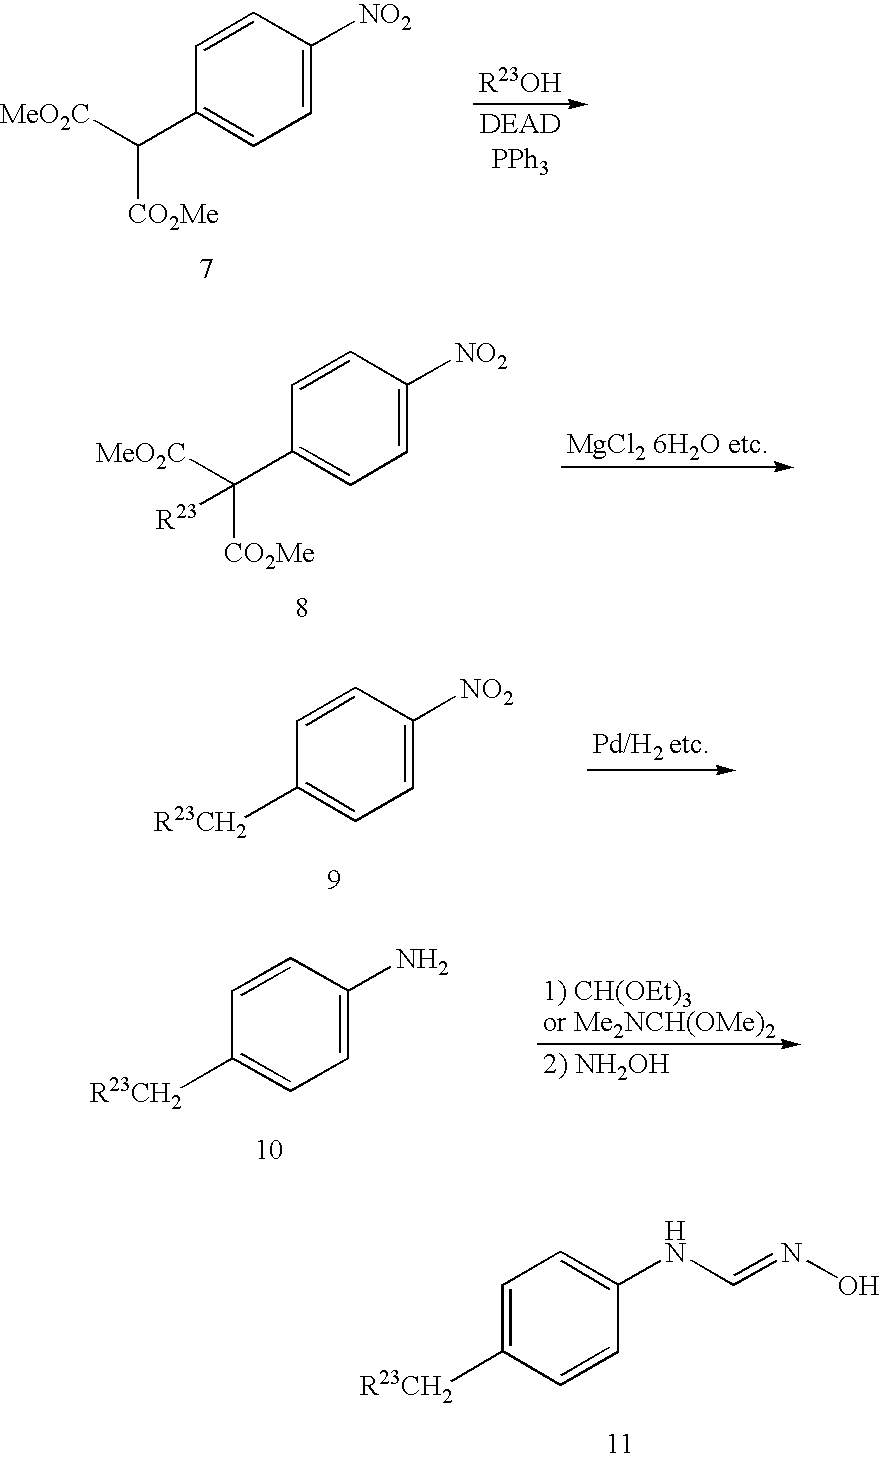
C1(C([MeO2C])[CO2Me])=CC=C([NO2])C=C1.C1(C([MeO2C])([CO2Me])[R23])=CC=C([NO2])C=C1.C1([R23CH2])=CC=C([NO2])C=C1.C1([R23CH2])=CC=C(N)C=C1.C1([R23CH2])=CC=C(NC=NO)C=C1
